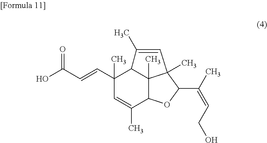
C1(C=CC(O)=O)(C)C=C(C)C2C3(C)C1C(C)=CC3(C)C(C(=CCO)C)O2
